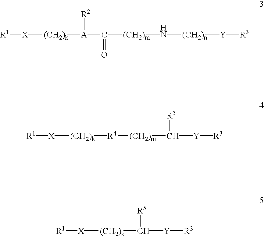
[R1][X][(CH2)k][A]([R2])C(=O)[(CH2)m]N[(CH2)n][Y][R3].[R1][X][(CH2)k][R4][(CH2)m]C([R5])[Y][R3].[R1][X][(CH2)k]C([R5])[Y][R3]
